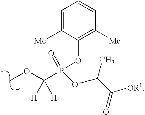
COC(P(OC1=C([Me])C=CC=C1[Me])(=O)OC(C([OR1])=O)C)([H])[H]
